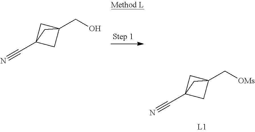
C12(C[OMs])CC(C#N)(C1)C2.C12(CO)CC(C#N)(C1)C2
